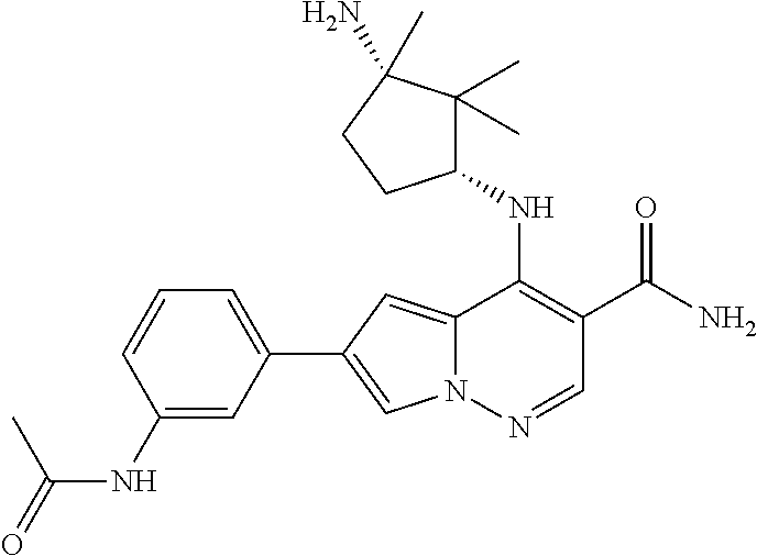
N12C(=CC(C3=CC=CC(NC(=O)C)=C3)=C1)C(NC1C(C)(C)C(N)(C)CC1)=C(C(N)=O)C=N2
